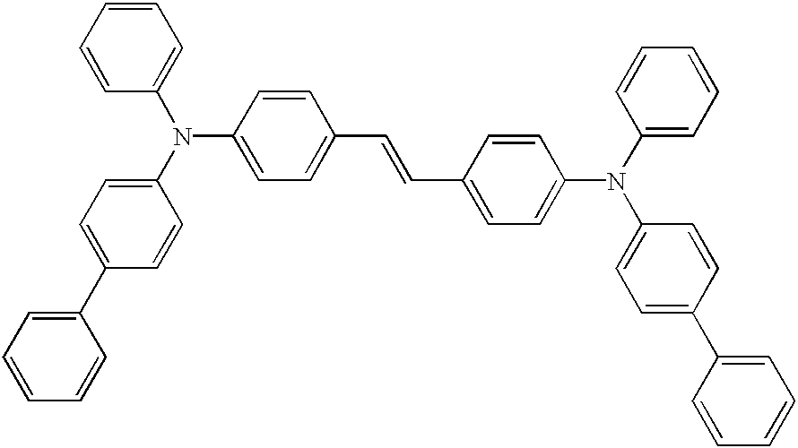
C1(C=CC2=CC=C(N(C3=CC=CC=C3)C3=CC=C(C4=CC=CC=C4)C=C3)C=C2)=CC=C(N(C2=CC=CC=C2)C2=CC=C(C3=CC=CC=C3)C=C2)C=C1
